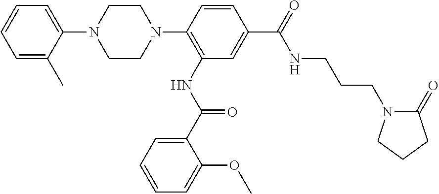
C1=C(C)C(N2CCN(C3=C(NC(C4=CC=CC=C4OC)=O)C=C(C(=O)NCCCN4C(=O)CCC4)C=C3)CC2)=CC=C1
